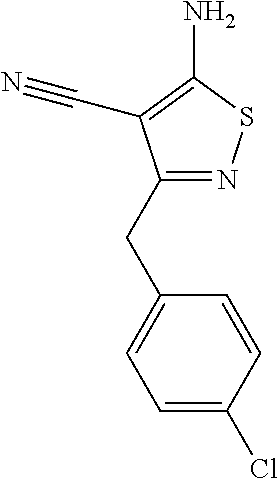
NC1=C(C#N)C(CC2=CC=C(Cl)C=C2)=NS1
